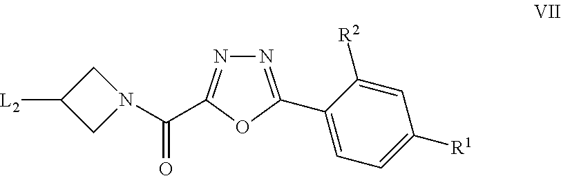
C1=C([R2])C(C2=NN=C(C(N3CC([L2])C3)=O)O2)=CC=C1[R1]
